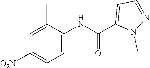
[O2N]C1=CC=C(NC(C2=CC=NN2C)=O)C(C)=C1
